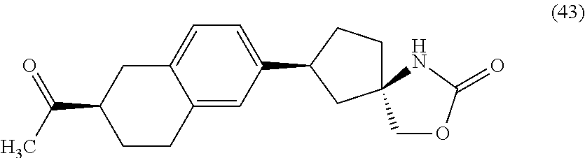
C1CC(C2=CC=C3C(=C2)CCC(C(C)=O)C3)CC12COC(=O)N2
